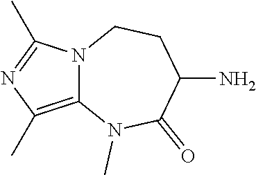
C12=C(C)N=C(C)N1CCC(N)C(=O)N2C
